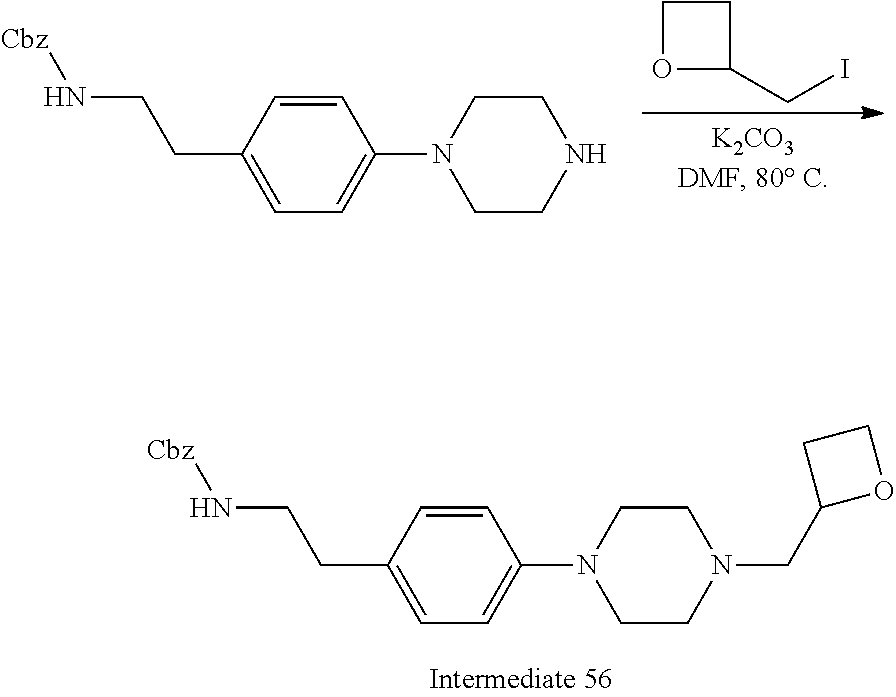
C1=CC(CCN[Cbz])=CC=C1N1CCN(CC2OCC2)CC1.C1=CC(CCN[Cbz])=CC=C1N1CCNCC1.C1OC(CI)C1
